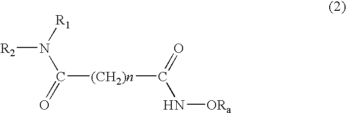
[R2]N([R1])C(=O)[(CH2)n]C(=O)N[ORa]
